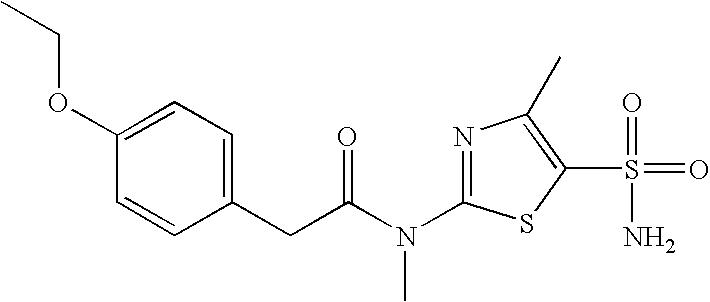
O(CC)C1=CC=C(CC(N(C2=NC(C)=C(S(=O)(N)=O)S2)C)=O)C=C1
